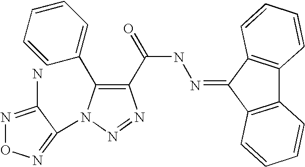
C12=C(C(=NNC(=O)C3=C(C4=CC=CC=C4)N(C4=NON=C4N)N=N3)C3=C1C=CC=C3)C=CC=C2
